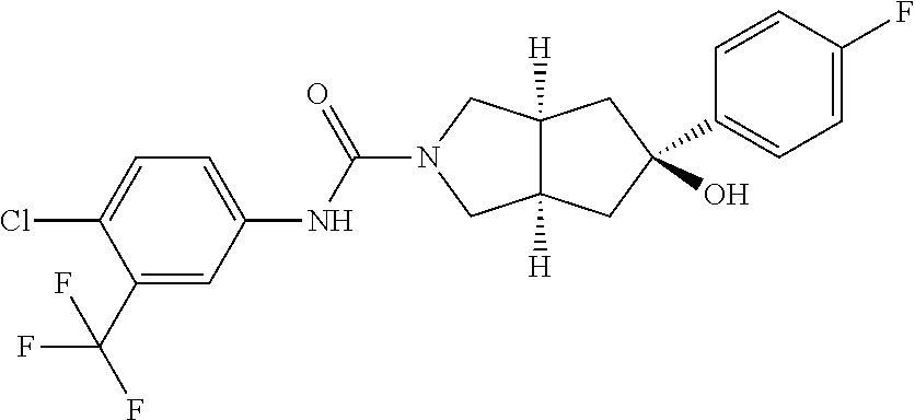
C1(C(F)(F)F)=CC(NC(=O)N2CC3([H])C([H])(C2)CC(C2=CC=C(F)C=C2)(O)C3)=CC=C1Cl
